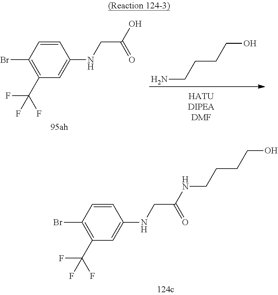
BrC1=C(C(F)(F)F)C=C(NCC(O)=O)C=C1.NCCCCO.BrC1=C(C(F)(F)F)C=C(NCC(NCCCCO)=O)C=C1
